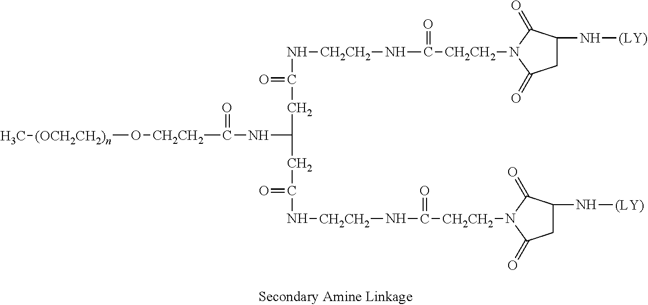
C([CH2CH2]N1C(=O)CC(N[(LY)])C1=O)(N[CH2CH2]NC(CC(CC(=O)N[CH2CH2]NC([CH2CH2]N1C(=O)CC(N[(LY)])C1=O)=O)NC([CH2CH2]O[(OCH2CH2)n]C)=O)=O)=O
